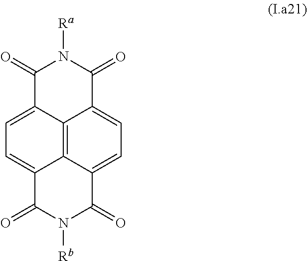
C12=C3C4=CC=C1C(=O)N([Ra])C(=O)C2=CC=C3C(=O)N([Rb])C4=O
